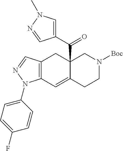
C12(C(=O)C3=CN(C)N=C3)C(=CC3=C(C1)C=NN3C1=CC=C(F)C=C1)CCN([Boc])C2
